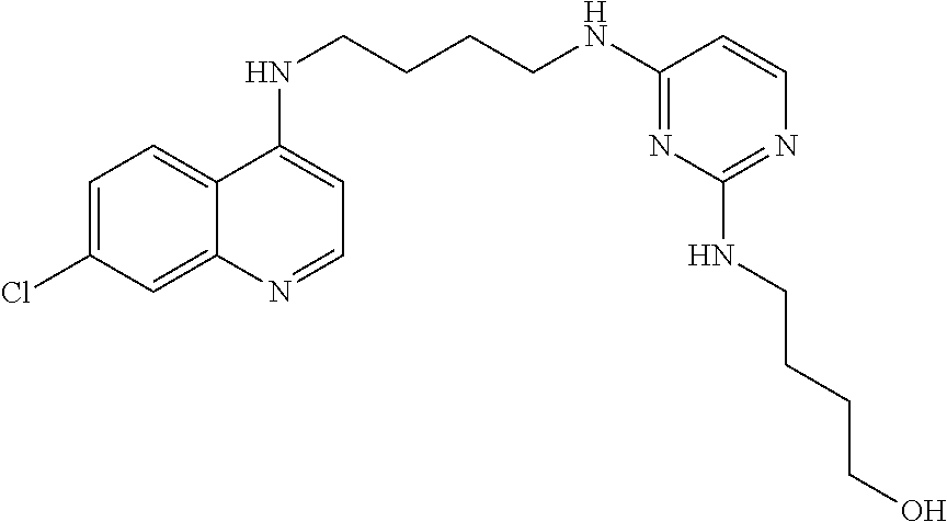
C12=CC=C(Cl)C=C1N=CC=C2NCCCCNC1=NC(NCCCCO)=NC=C1
